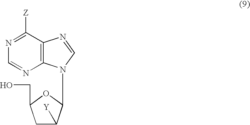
N1=C([Z])C2=C(N=C1)N(C1C([Y])CC(CO)O1)C=N2
